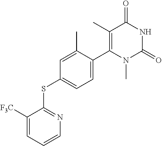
C1=CC=C([F3C])C(SC2=CC=C(C3=C(C)C(=O)NC(=O)N3C)C(C)=C2)=N1
